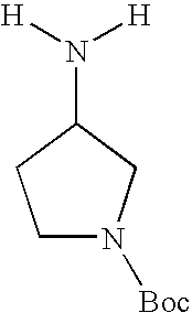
C1N([Boc])CC(N([H])[H])C1
